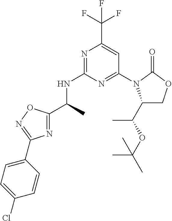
C(C)(NC1=NC(C(F)(F)F)=CC(N2C(C(OC(C)(C)C)C)COC2=O)=N1)C1=NC(C2=CC=C(Cl)C=C2)=NO1
